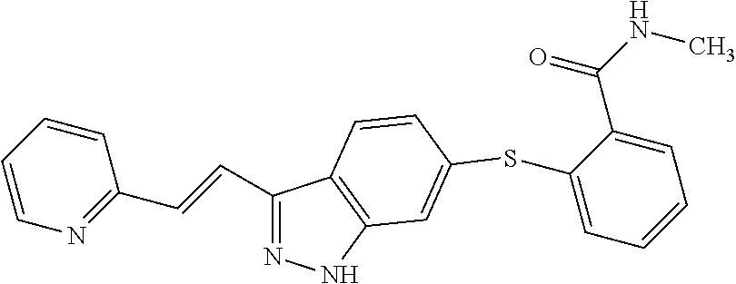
C1(C=CC2=NC=CC=C2)=NNC2=C1C=CC(SC1=CC=CC=C1C(=O)NC)=C2
